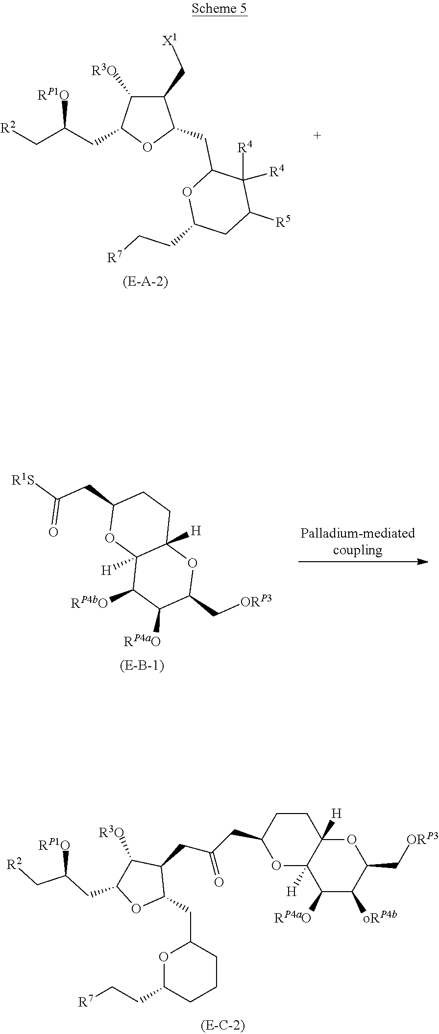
C12([H])C([RP4bO])C([RP4aO])C(C[ORP3])OC1([H])CCC(CC(=O)[R1S])O2.C12([H])C([RP4aO])C([oRP4b])C(C[ORP3])OC1([H])CCC(CC(CC1C([R3O])C(CC(C[R2])[RP1O])OC1CC1OC(CC[R7])CCC1)=O)O2.C1(C[X1])C([R3O])C(CC(C[R2])[RP1O])OC1CC1OC(CC[R7])CC([R5])C1([R4])[R4]
